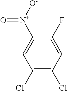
O=[N+](C1=CC(Cl)=C(Cl)C=C1F)[O-]
